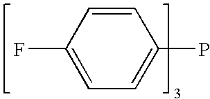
C1=CC(F)=CC=C1P
